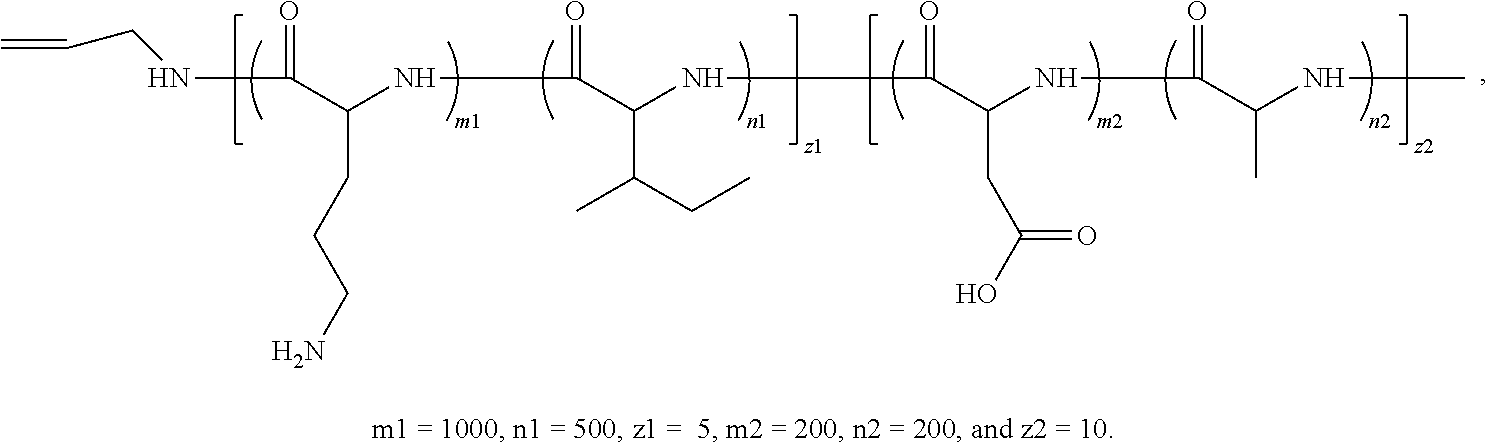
N(C(=O)C(NC(=O)C(NC(=O)C(NC)C)CC(O)=O)C(CC)C)C(C(=O)NCC=C)CCCN
